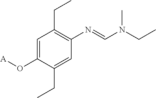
C1=C(O[A])C(CC)=CC(N=CN(CC)C)=C1CC
